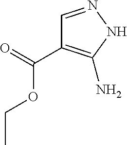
C1=NNC(N)=C1C(=O)OCC
